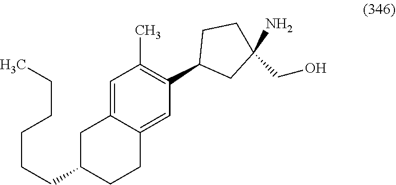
C(CCC)CCC1CCC2=CC(C3CC(CO)(N)CC3)=C(C)C=C2C1
